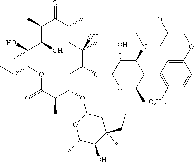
C1(O)(C)C(CC)OC(=O)C(C)C(OC2OC(C)C(O)C(CC)(C)C2)CC(OC2OC(C)CC(N(CC(COC3=CC=C([C8H17])C=C3)O)C)C2O)C(O)(C)CC(C)C(=O)C(C)C1O
